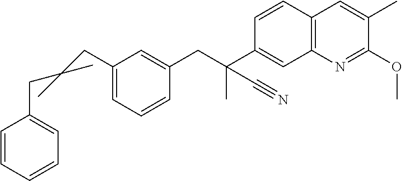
C1=CC2=C(C=C1C(CC1=CC(CC(C)(C)CC3=CC=CC=C3)=CC=C1)(C)C#N)N=C(OC)C(C)=C2
